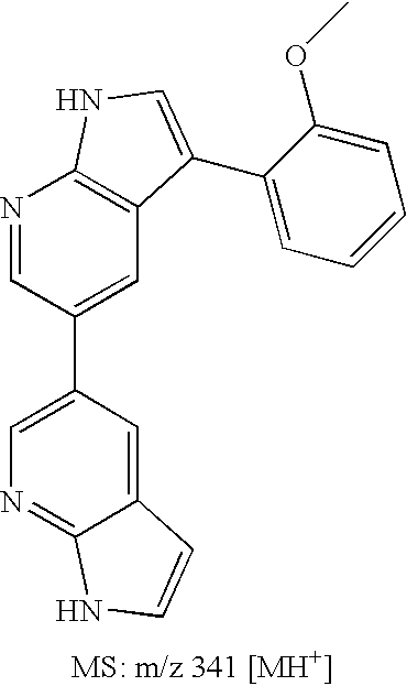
C1=C(C2=CC3=C(N=C2)NC=C3C2=CC=CC=C2OC)C=C2C(=N1)NC=C2
